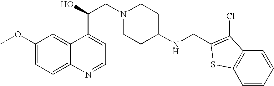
C1(OC)=CC=C2C(=C1)C(C(O)CN1CCC(NCC3=C(Cl)C4=C(C=CC=C4)S3)CC1)=CC=N2
